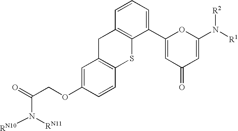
O(C1=CC2=C(C=C1)SC1=C(C2)C=CC=C1C1=CC(=O)C=C(N([R2])[R1])O1)CC(=O)N([RN11])[RN10]
